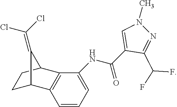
C1=CC=C(NC(C2=CN(C)N=C2C(F)F)=O)C2=C1C1CCC2C1=C(Cl)Cl
